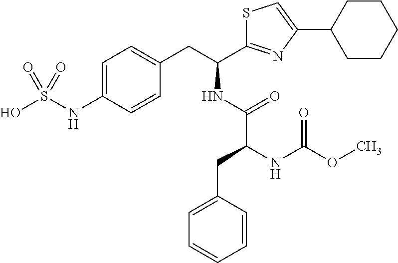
C1=C(NS(O)(=O)=O)C=CC(CC(C2=NC(C3CCCCC3)=CS2)NC(C(NC(OC)=O)CC2=CC=CC=C2)=O)=C1
